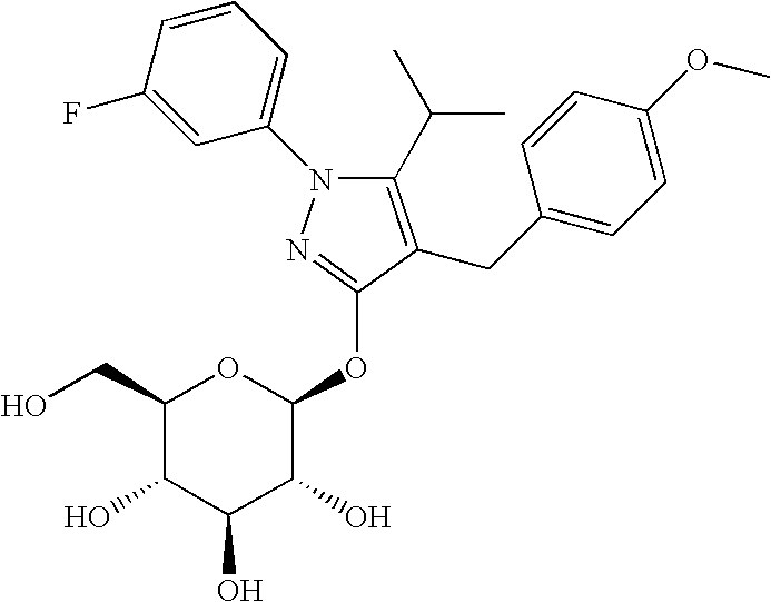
C1(C(C)C)=C(CC2=CC=C(OC)C=C2)C(OC2OC(CO)C(O)C(O)C2O)=NN1C1=CC=CC(F)=C1
